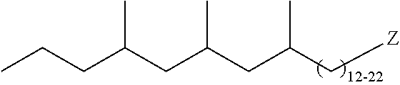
C(C(C[Z])C)C(CC(CCC)C)C
